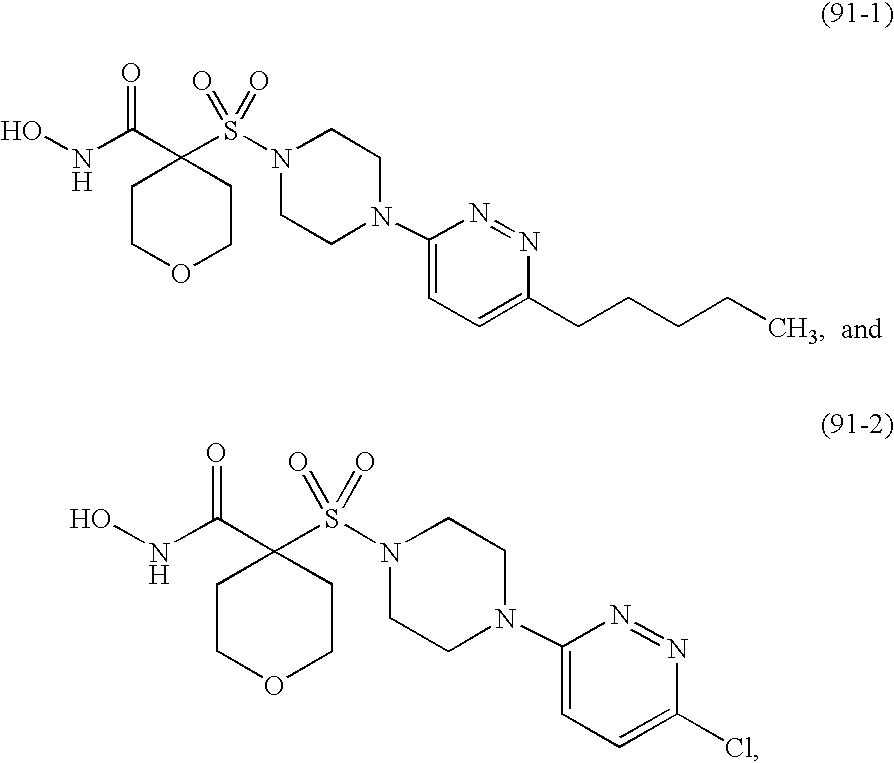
ONC(C1(S(N2CCN(C3=CC=C(CCCCC)N=N3)CC2)(=O)=O)CCOCC1)=O.ONC(C1(S(N2CCN(C3=CC=C(Cl)N=N3)CC2)(=O)=O)CCOCC1)=O
